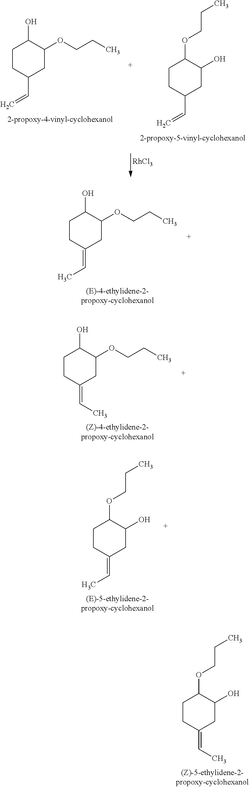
C1CC(C=C)CC(O)C1OCCC.C1CC(C=C)CC(OCCC)C1O.[RhCl3].C1CC(=CC)CC(O)C1OCCC.C1CC(=CC)CC(OCCC)C1O.C1CC(=CC)CC(OCCC)C1O.C1CC(=CC)CC(O)C1OCCC
